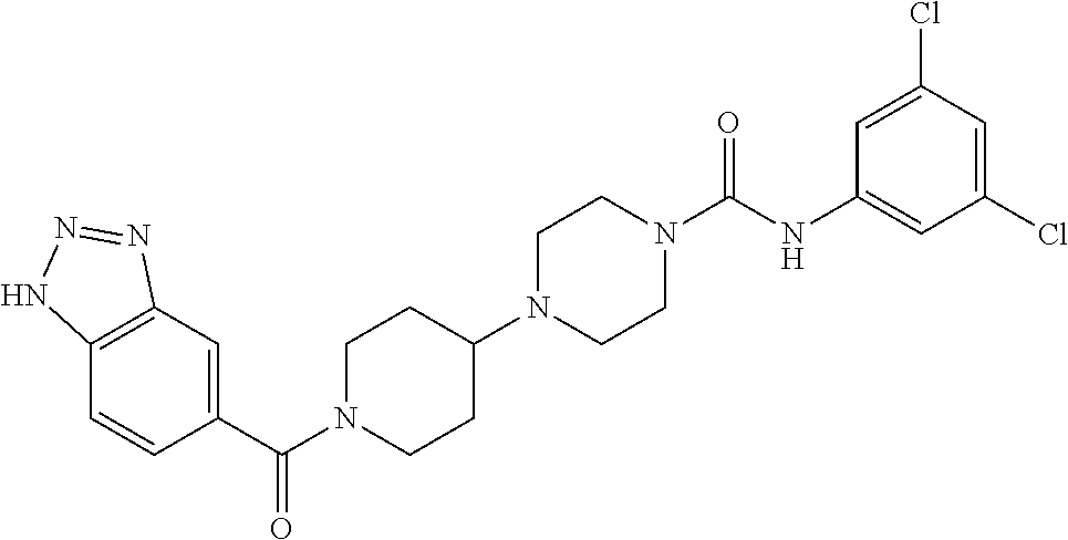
C12=C(C=C(C(=O)N3CCC(N4CCN(C(NC5=CC(Cl)=CC(Cl)=C5)=O)CC4)CC3)C=C1)N=NN2
